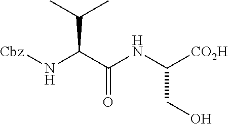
CC(C)C(C(NC([CO2H])CO)=O)N[Cbz]
